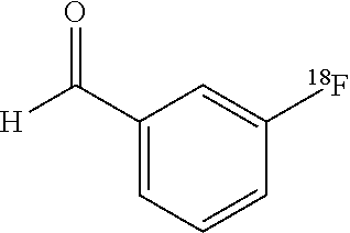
C1(C([H])=O)=CC=CC([18F])=C1
